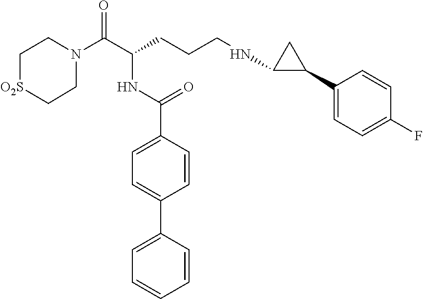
C1N(C(C(CCCNC2C(C3=CC=C(F)C=C3)C2)NC(C2=CC=C(C3=CC=CC=C3)C=C2)=O)=O)CC[O2S]C1
